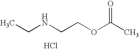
N(CCOC(C)=O)CC.Cl
